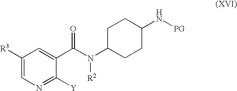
C1([R3])=CN=C([Y])C(C(N(C2CCC(N[PG])CC2)[R2])=O)=C1
